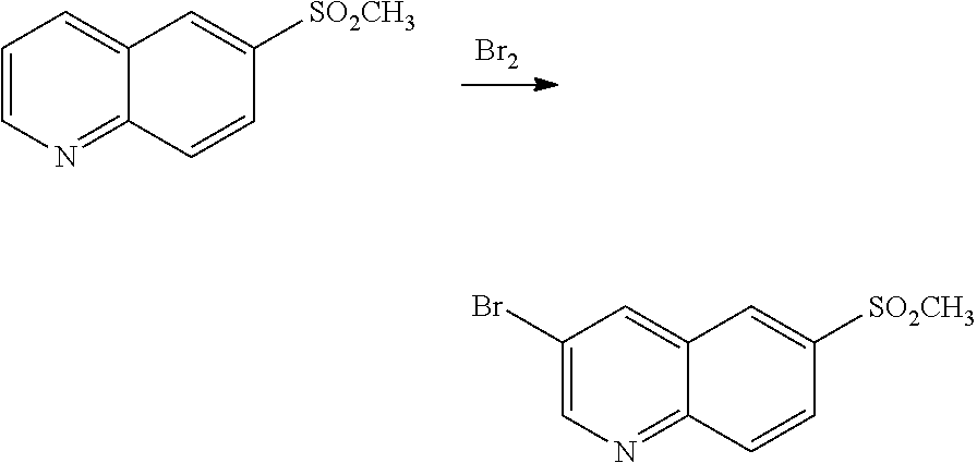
C1=CN=C2C(=C1)C=C([SO2CH3])C=C2.[Br2].C1(Br)=CN=C2C(=C1)C=C([SO2CH3])C=C2
